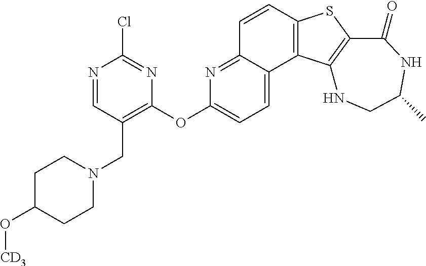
C1=CC2=C(C3=CC=C(OC4=C(CN5CCC(O[CD3])CC5)C=NC(Cl)=N4)N=C13)C1=C(S2)C(=O)NC(C)CN1
